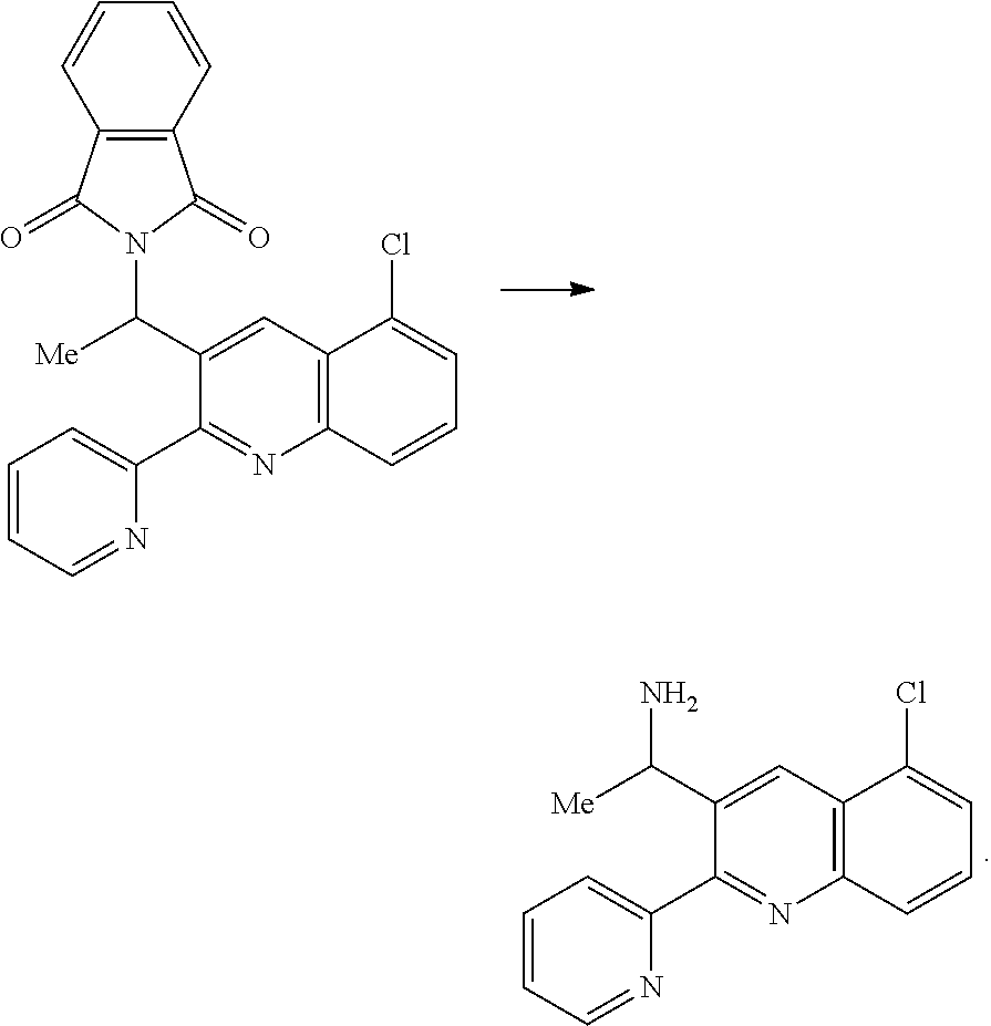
C1(C2=NC3=C(C(Cl)=CC=C3)C=C2C([Me])N2C(=O)C3=C(C2=O)C=CC=C3)=CC=CC=N1.C1(C2=NC3=C(C(Cl)=CC=C3)C=C2C([Me])N)=CC=CC=N1
